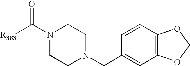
[R383]C(=O)N1CCN(CC2=CC3=C(C=C2)OCO3)CC1
